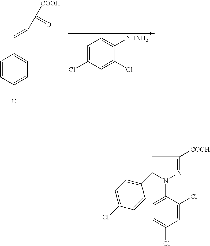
C1=C(Cl)C=C(Cl)C([NHNH2])=C1.C1=CC(Cl)=CC=C1C=CC([COOH])=O.C1=C(Cl)C=CC(C2CC([COOH])=NN2C2=CC=C(Cl)C=C2Cl)=C1
